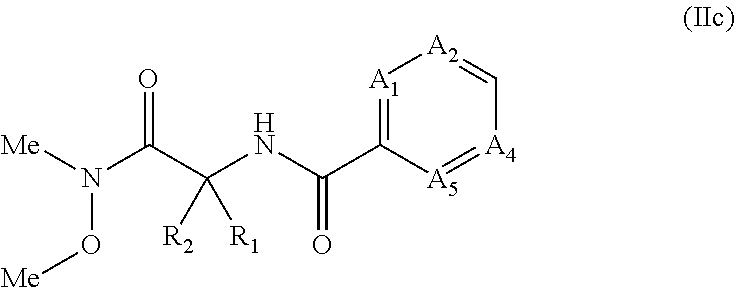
N(C(C(NC(C1=[A1][A2]=C[A4]=[A5]1)=O)([R2])[R1])=O)([Me])O[Me]
